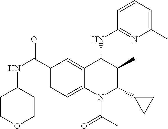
C1(C(=O)NC2CCOCC2)=CC=C2C(=C1)C(NC1=NC(C)=CC=C1)C(C)C(C1CC1)N2C(C)=O
